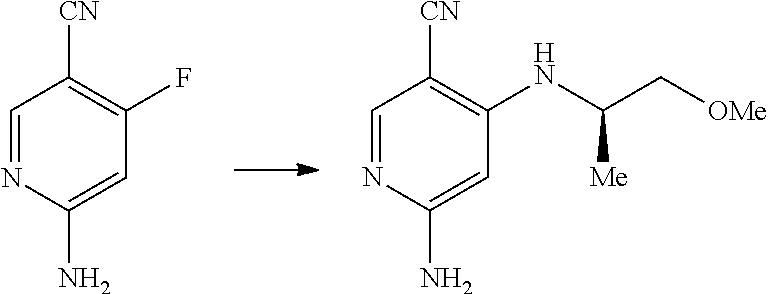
C1([CN])=C(F)C=C(N)N=C1.C1=C(N)N=CC([CN])=C1NC(C[OMe])[Me]
